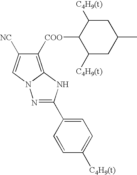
C1([COO]C2C([C4H9(t)])CC(C)CC2[C4H9(t)])=C2N(C=C1[NC])N=C(C1=CC=C([C4H9(t)])C=C1)N2
